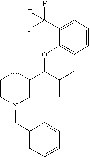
C1(C(F)(F)F)=CC=CC=C1OC(C(C)C)C1OCCN(CC2=CC=CC=C2)C1
